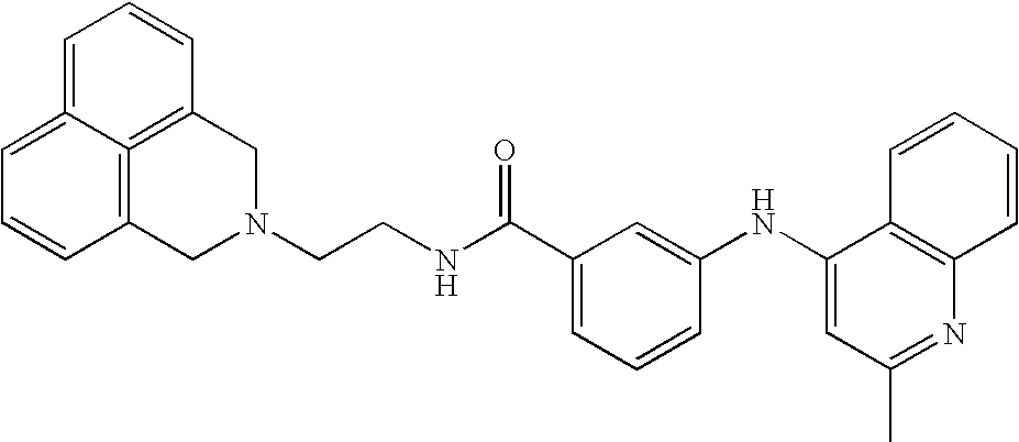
N1(CCNC(C2=CC=CC(NC3=CC(C)=NC4=C3C=CC=C4)=C2)=O)CC2=C3=C(C1)C=CC=C3=CC=C2
